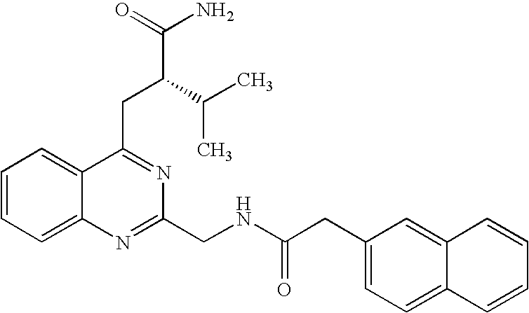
C1=CC=C2C(=C1)C(CC(C(N)=O)C(C)C)=NC(CNC(CC1=CC=C3C(=C1)C=CC=C3)=O)=N2
